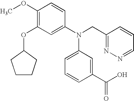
C1(OC)=C(OC2CCCC2)C=C(N(CC2=NN=CC=C2)C2=CC=CC(C(=O)O)=C2)C=C1
